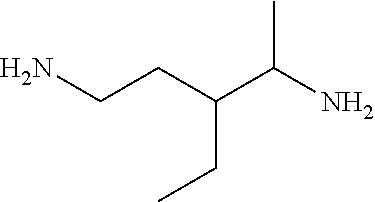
NCCC(C(N)C)CC
